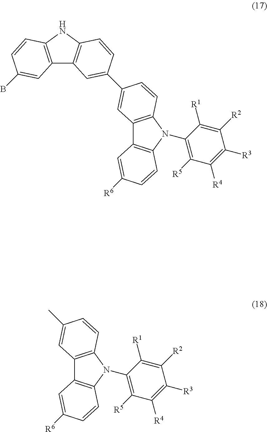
C12=C(NC3=C1C=C(C1=CC4=C(N(C5=C([R5])C([R4])=C([R3])C([R2])=C5[R1])C5=C4C=C([R6])C=C5)C=C1)C=C3)C=CC(B)=C2.CC1=CC2=C(N(C3=C([R5])C([R4])=C([R3])C([R2])=C3[R1])C3=C2C=C([R6])C=C3)C=C1
